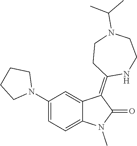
N1(C2=CC=C3C(=C2)C(=C2NCCN(C(C)C)CC2)C(=O)N3C)CCCC1
